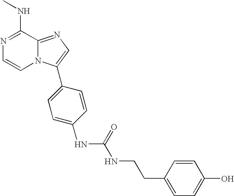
N1=C(NC)C2=NC=C(C3=CC=C(NC(NCCC4=CC=C(O)C=C4)=O)C=C3)N2C=C1
